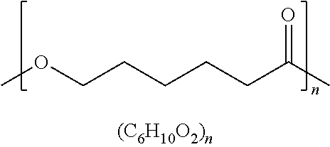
COCCCCCC(C)=O
